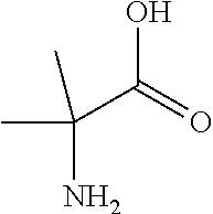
CC(N)(C)C(O)=O
